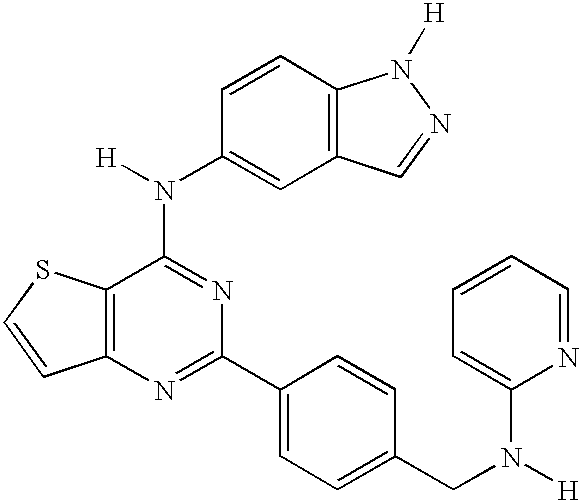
C12=C(C=CC(N(C3=NC(C4=CC=C(CN([H])C5=CC=CC=N5)C=C4)=NC4=C3SC=C4)[H])=C1)N([H])N=C2
